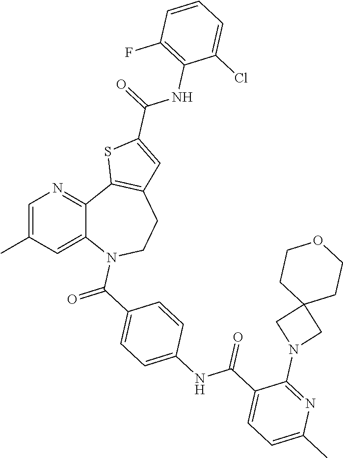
C12=CC(C)=CN=C1C1=C(CCN2C(=O)C2=CC=C(NC(C3=CC=C(C)N=C3N3CC4(C3)CCOCC4)=O)C=C2)C=C(C(NC2=C(F)C=CC=C2Cl)=O)S1
